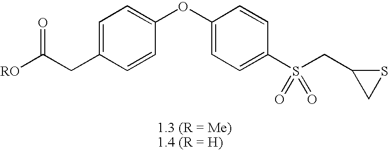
[RO]C(CC1=CC=C(OC2=CC=C(S(CC3CS3)(=O)=O)C=C2)C=C1)=O
